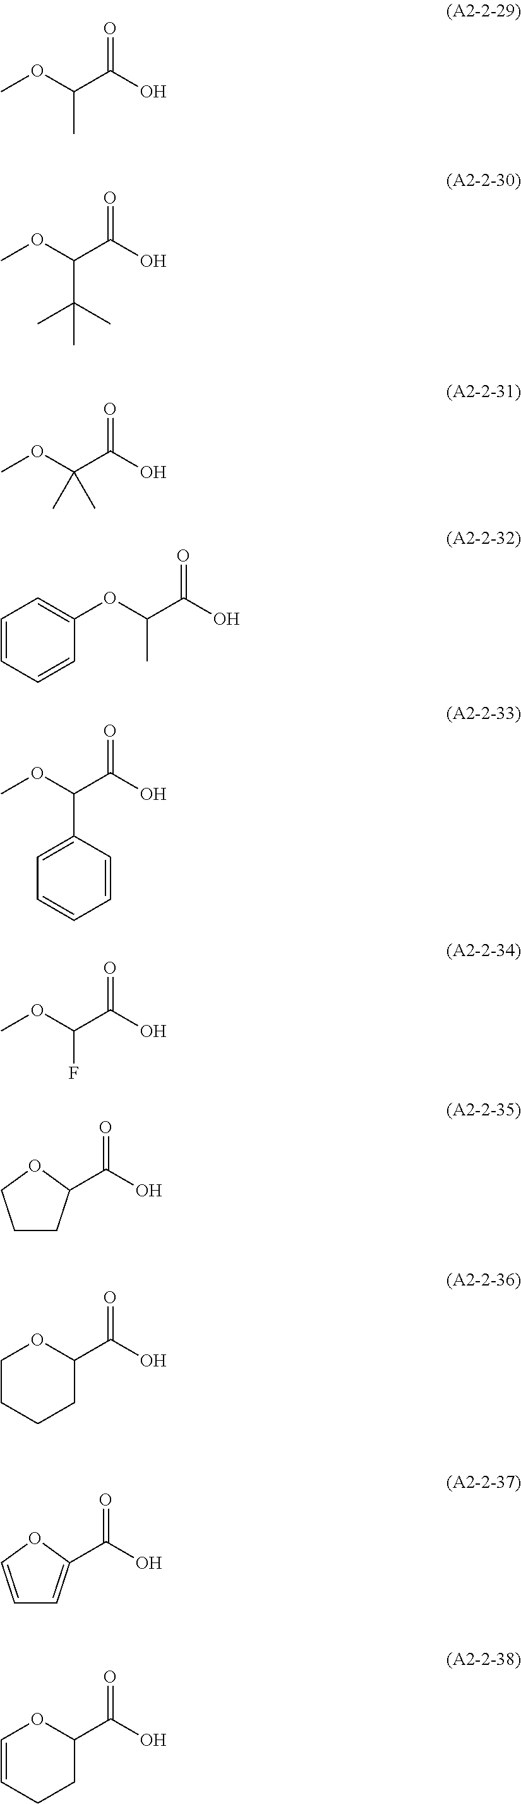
COC(C(O)=O)C.COC(C(O)=O)C(C)(C)C.COC(C(O)=O)(C)C.C1=CC=CC(OC(C(O)=O)C)=C1.COC(C(O)=O)C1=CC=CC=C1.COC(C(O)=O)F.C1CC(C(O)=O)OC1.C1CCCC(C(O)=O)O1.C1=COC(C(O)=O)=C1.C1=CCCC(C(O)=O)O1
